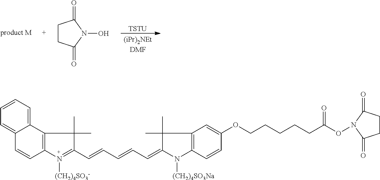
C1=CC=C2C(=C1)C=CC1=C2C(C)(C)C(C=CC=CC=C2N([(CH2)4SO3Na])C3=C(C2(C)C)C=C(OCCCCCC(=O)ON2C(=O)CCC2=O)C=C3)=N1[(CH2)4SO3-].[TSTU].C1CC(=O)N(O)C1=O
